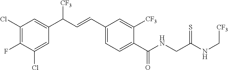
C1(F)=C(Cl)C=C(C(C=CC2=CC=C(C(NCC(NC[CF3])=S)=O)C([CF3])=C2)[CF3])C=C1Cl
